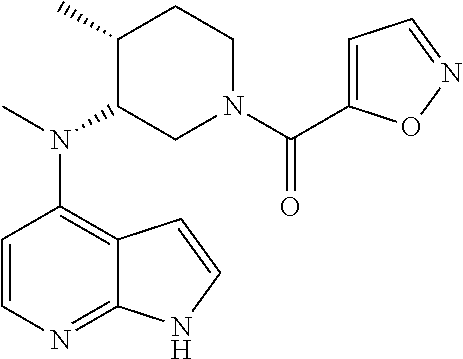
C1=CN=C2C(=C1N(C)C1CN(C(=O)C3=CC=NO3)CCC1C)C=CN2
